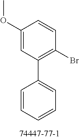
C1(OC)=CC(C2=CC=CC=C2)=C(Br)C=C1
